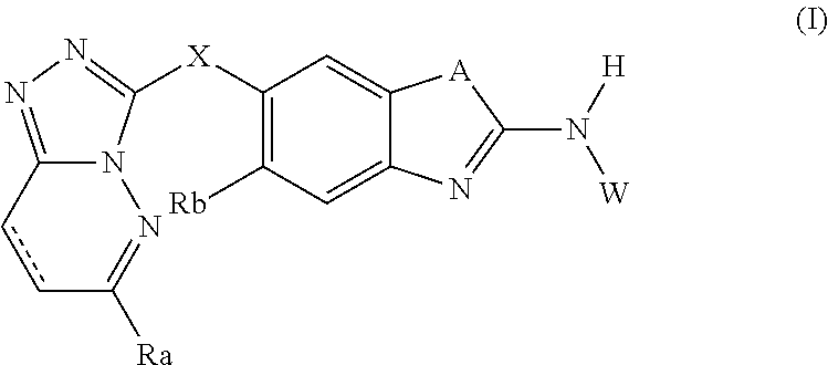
c1cC2=NN=C([X]C3=C([Rb])C=C4C(=C3)[A]C(N([H])[W])=N4)N2N=C1[Ra]
